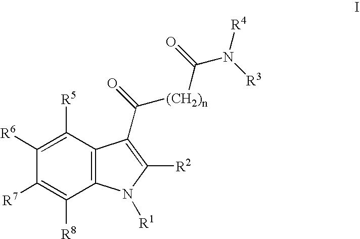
C1([R6])=C([R5])C2=C(C([R8])=C1[R7])N([R1])C([R2])=C2C(=O)[(CH2)n]C(=O)N([R4])[R3]
